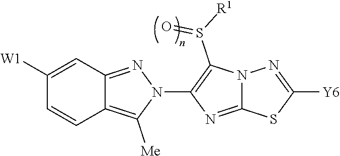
C1([W1])=CC2=NN(C3=C(S([R1])=O)N4C(=N3)SC([Y6])=N4)C([Me])=C2C=C1
